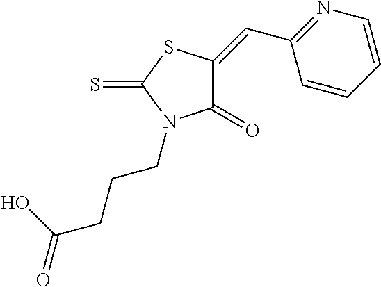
C1(=O)C(=CC2=NC=CC=C2)SC(=S)N1CCCC(=O)O
